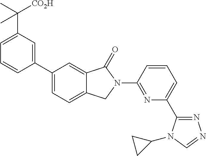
C1=C(C([CO2H])(C)C)C=C(C2=CC=C3C(=C2)C(=O)N(C2=NC(C4=NN=CN4C4CC4)=CC=C2)C3)C=C1
